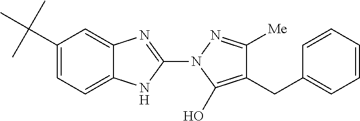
C1(C(C)(C)C)=CC=C2C(=C1)N=C(N1C(O)=C(CC3=CC=CC=C3)C([Me])=N1)N2
